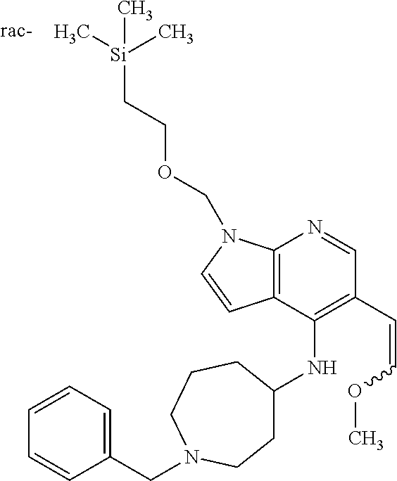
[rac-].C12=C(C(NC3CCN(CC4=CC=CC=C4)CCC3)=C(C=COC)C=N1)C=CN2COCC[Si](C)(C)C
